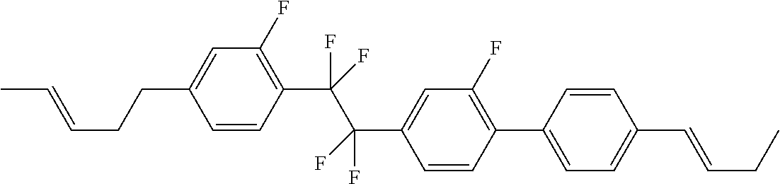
C1=CC(C(C(C2=CC(F)=C(C3=CC=C(C=CCC)C=C3)C=C2)(F)F)(F)F)=C(F)C=C1CCC=CC
